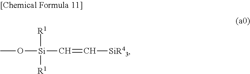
CO[Si]([R1])([R1])C=C[SiR43]
